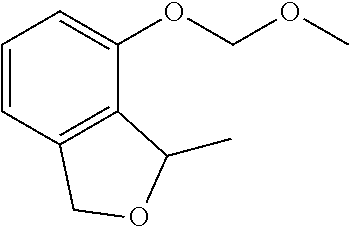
C1=CC2=C(C(OCOC)=C1)C(C)OC2
